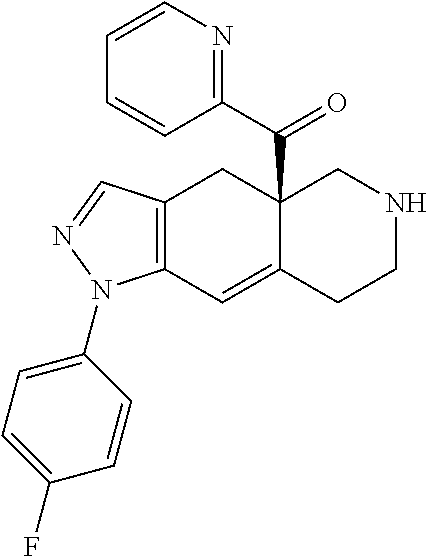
C12=C(C=NN1C1=CC=C(F)C=C1)CC1(C(=O)C3=NC=CC=C3)C(=C2)CCNC1
